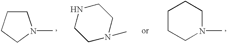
C1CN(C)CC1.C1N(C)CCNC1.C1CCN(C)CC1
